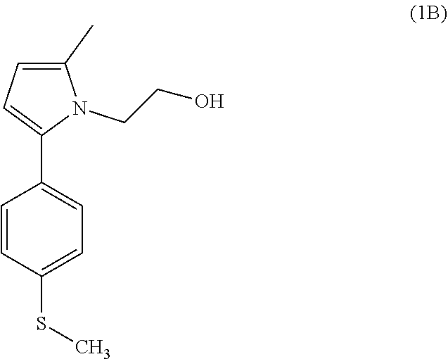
C1=CC(C2=CC=C(C)N2CCO)=CC=C1SC
